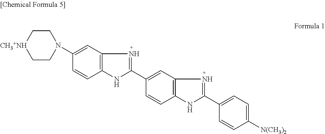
C12=C(C=C(N3CC[CH3+NH]CC3)C=C1)N=C(C1=CC3=C(C=C1)NC(C1=CC=C([N(CH3)2])C=C1)=N3)N2
